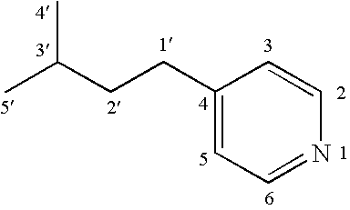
C1(CCC(C)C)=CC=NC=C1
